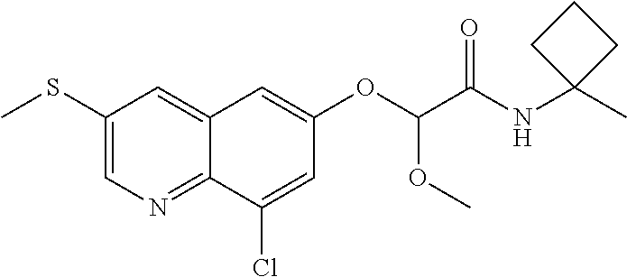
C1(SC)=CN=C2C(=C1)C=C(OC(C(NC1(C)CCC1)=O)OC)C=C2Cl
